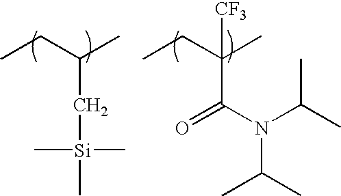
C(C[Si](C)(C)C)(CC)C.C(C(N(C(C)C)C(C)C)=O)(CC)(C)[CF3]
